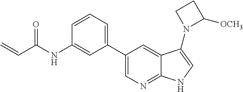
C=CC(NC1=CC(C2=CN=C3C(=C2)C(N2C([OCH3])CC2)=CN3)=CC=C1)=O
